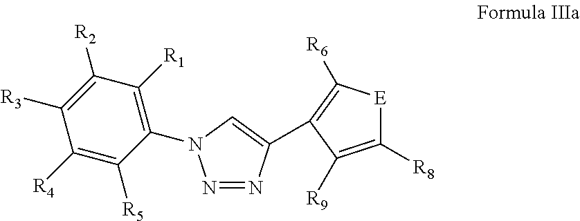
C1([R4])=C([R5])C(N2N=NC(C3=C([R6])[E]C([R8])=C3[R9])=C2)=C([R1])C([R2])=C1[R3]
